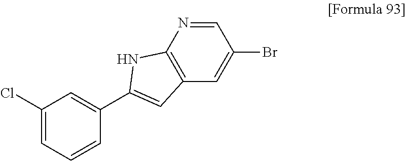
C1(Cl)=CC=CC(C2=CC3=C(N=CC(Br)=C3)N2)=C1
